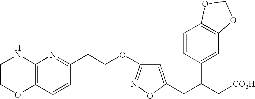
C1COC2=C(N1)N=C(CCOC1=NOC(CC(C[CO2H])C3=CC4=C(C=C3)OCO4)=C1)C=C2
